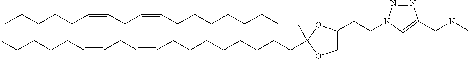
C(CCCCCCCC=CCC=CCCCCC)C1(CCCCCCCCC=CCC=CCCCCC)OC(CCN2N=NC(CN(C)C)=C2)CO1
